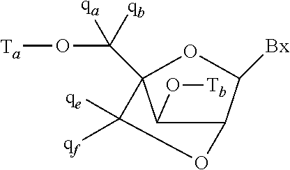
C1(O[Tb])C2OC([qe])([qf])C1(C(O[Ta])([qa])[qb])OC2[Bx]
